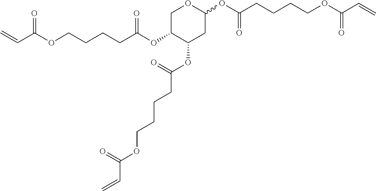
C(C(OCCCCC(OC1COC(OC(CCCCOC(C=C)=O)=O)CC1OC(CCCCOC(C=C)=O)=O)=O)=O)=C
